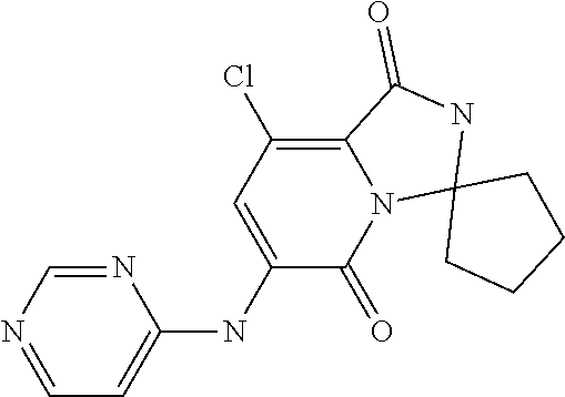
C1=NC=NC(NC2=CC(Cl)=C3N(C2=O)C2(NC3=O)CCCC2)=C1
